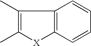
C1=CC=CC2=C1[X]C(C)=C2C
